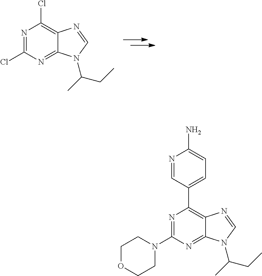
N1=C(Cl)N=C2C(=C1Cl)N=CN2C(C)CC.N1=C(N2CCOCC2)N=C2C(=C1C1=CC=C(N)N=C1)N=CN2C(C)CC
